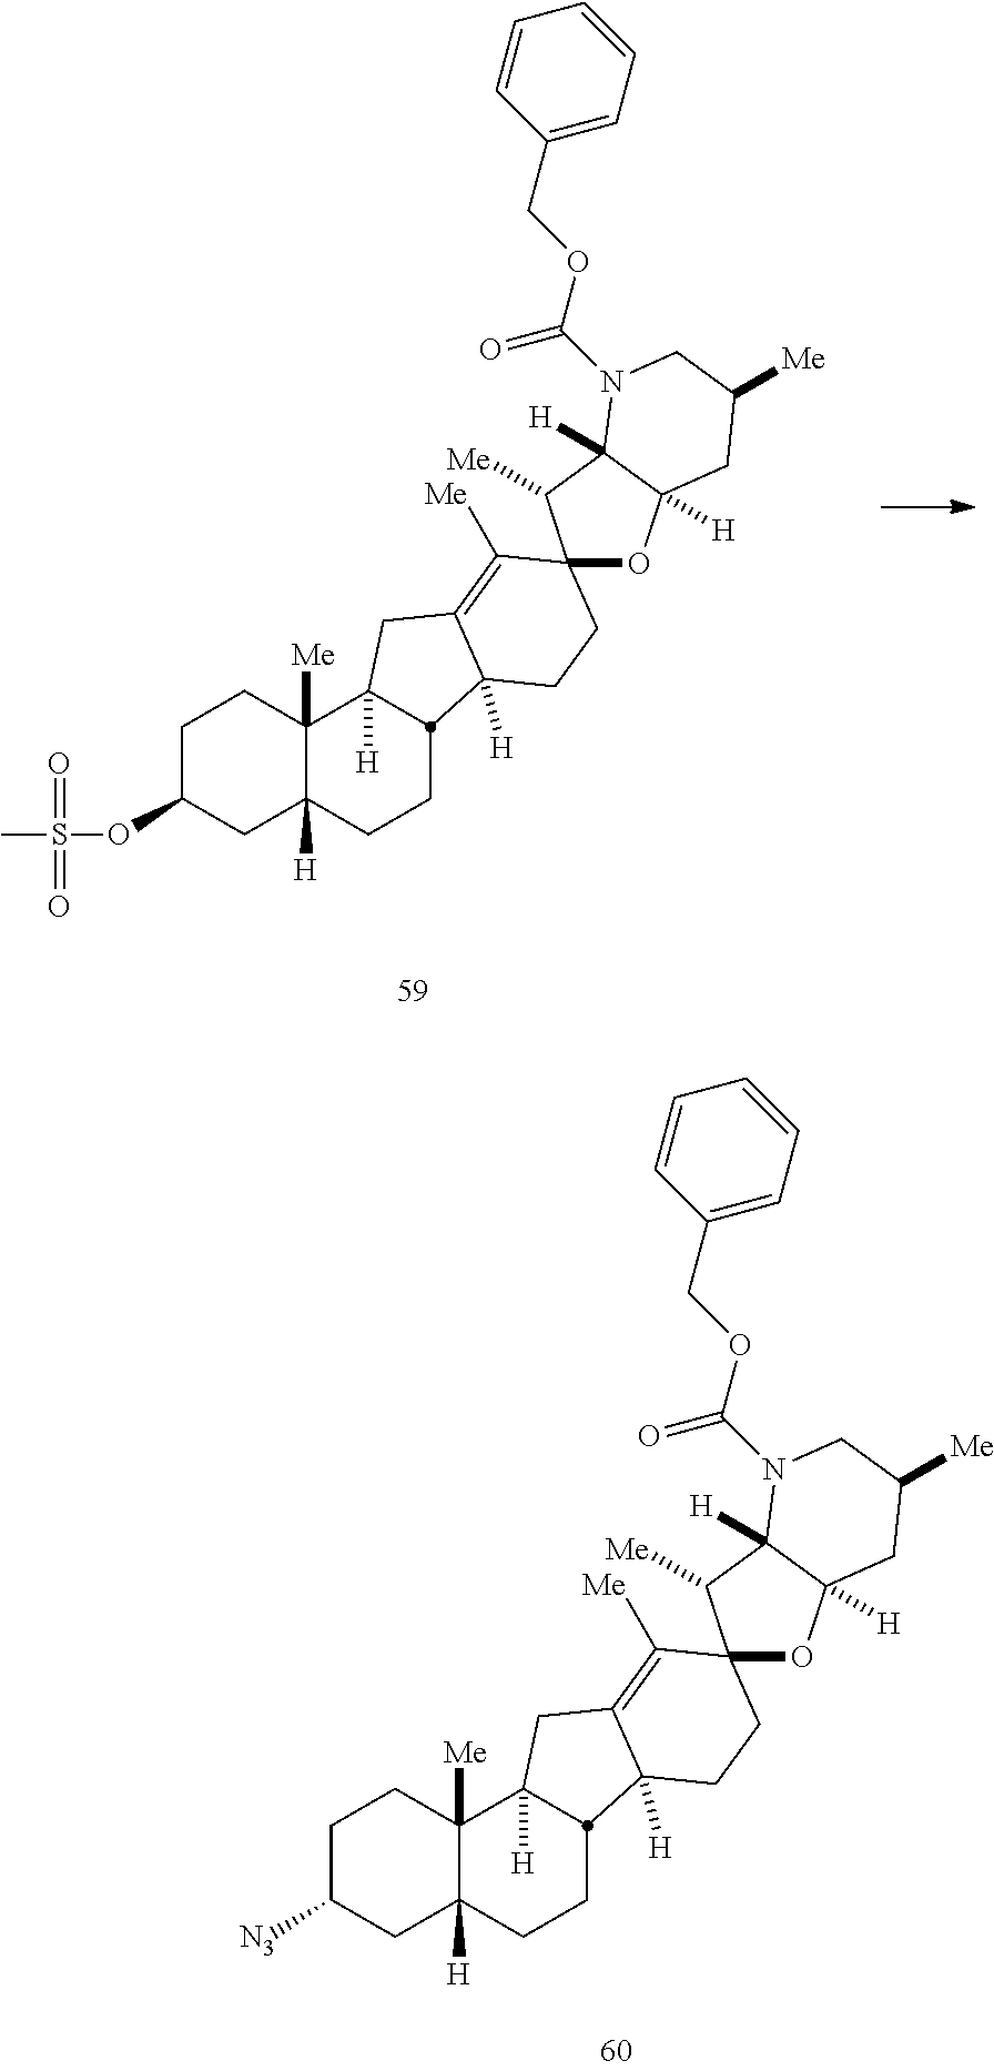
C1CC2([Me])C([H])(CC1OS(C)(=O)=O)CCC1C2([H])CC2=C([Me])C3(CCC21[H])OC1([H])C([H])(C3[Me])N(C(=O)OCC2=CC=CC=C2)CC([Me])C1.C1CC2([Me])C([H])(CC1[N3])CCC1C2([H])CC2=C([Me])C3(CCC21[H])OC1([H])C([H])(C3[Me])N(C(=O)OCC2=CC=CC=C2)CC([Me])C1
